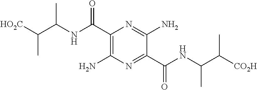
C1(C(=O)NC(C(C)[CO2H])C)=NC(N)=C(C(NC(C(C)[HO2C])C)=O)N=C1N
